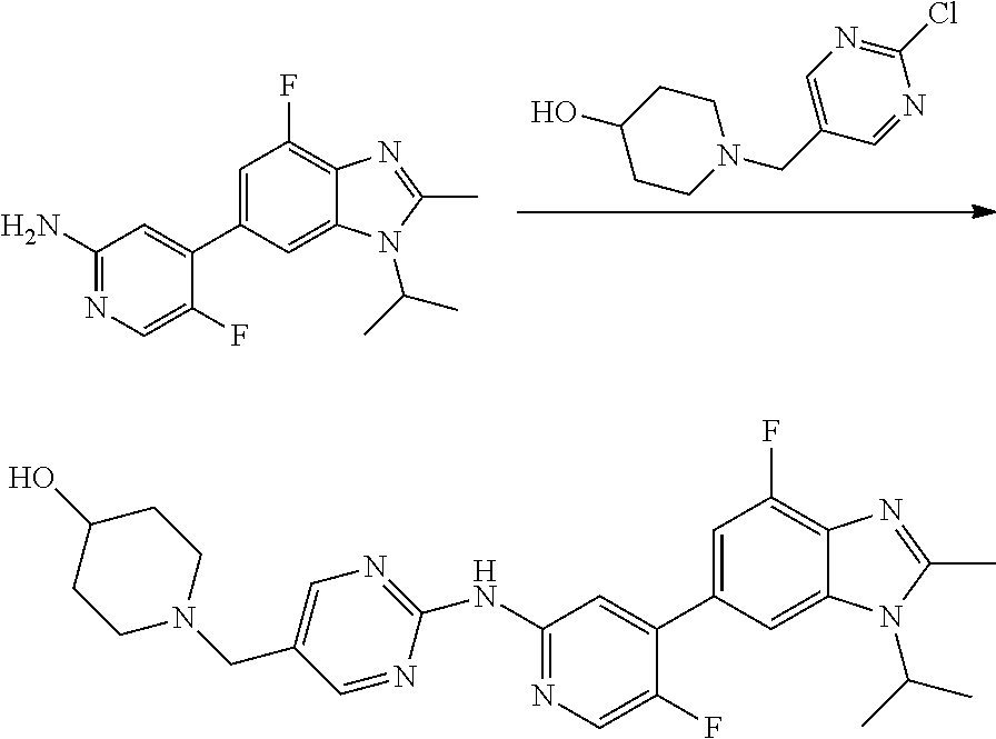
C1=C(CN2CCC(O)CC2)C=NC(Cl)=N1.C1(N)=NC=C(F)C(C2=CC(F)=C3C(=C2)N(C(C)C)C(C)=N3)=C1.C1(NC2=NC=C(CN3CCC(O)CC3)C=N2)=NC=C(F)C(C2=CC(F)=C3C(=C2)N(C(C)C)C(C)=N3)=C1
